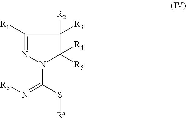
C1([R1])=NN(C(S[Rx])=N[R6])C([R4])([R5])C1([R2])[R3]
